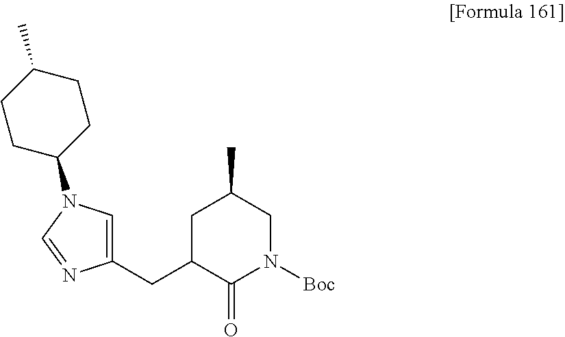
C1(CC2C(=O)N([Boc])CC(C)C2)=CN(C2CCC(C)CC2)C=N1
